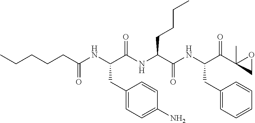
CCCCCC(NC(C(NC(C(NC(C(C1(C)CO1)=O)CC1=CC=CC=C1)=O)CCCC)=O)CC1=CC=C(N)C=C1)=O
